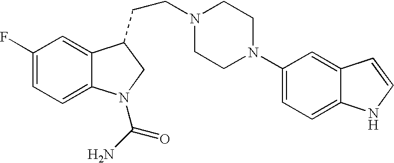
C1(F)=CC=C2C(=C1)C(CCN1CCN(C3=CC=C4C(=C3)C=CN4)CC1)CN2C(=O)N
